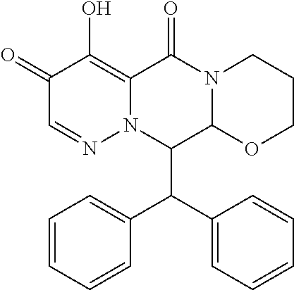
C1=CC=CC=C1C(C1=CC=CC=C1)C1C2N(C(=O)C3=C(O)C(=O)C=NN13)CCCO2
